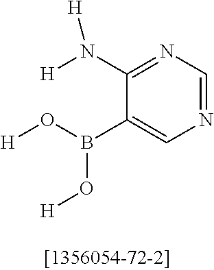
[H]OB(C1=CN=CN=C1N([H])[H])O[H]
